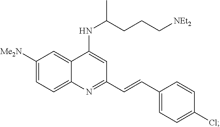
C1([Me2N])=CC=C2C(=C1)C(NC(CCC[NEt2])C)=CC(C=CC1=CC=C(Cl)C=C1)=N2
